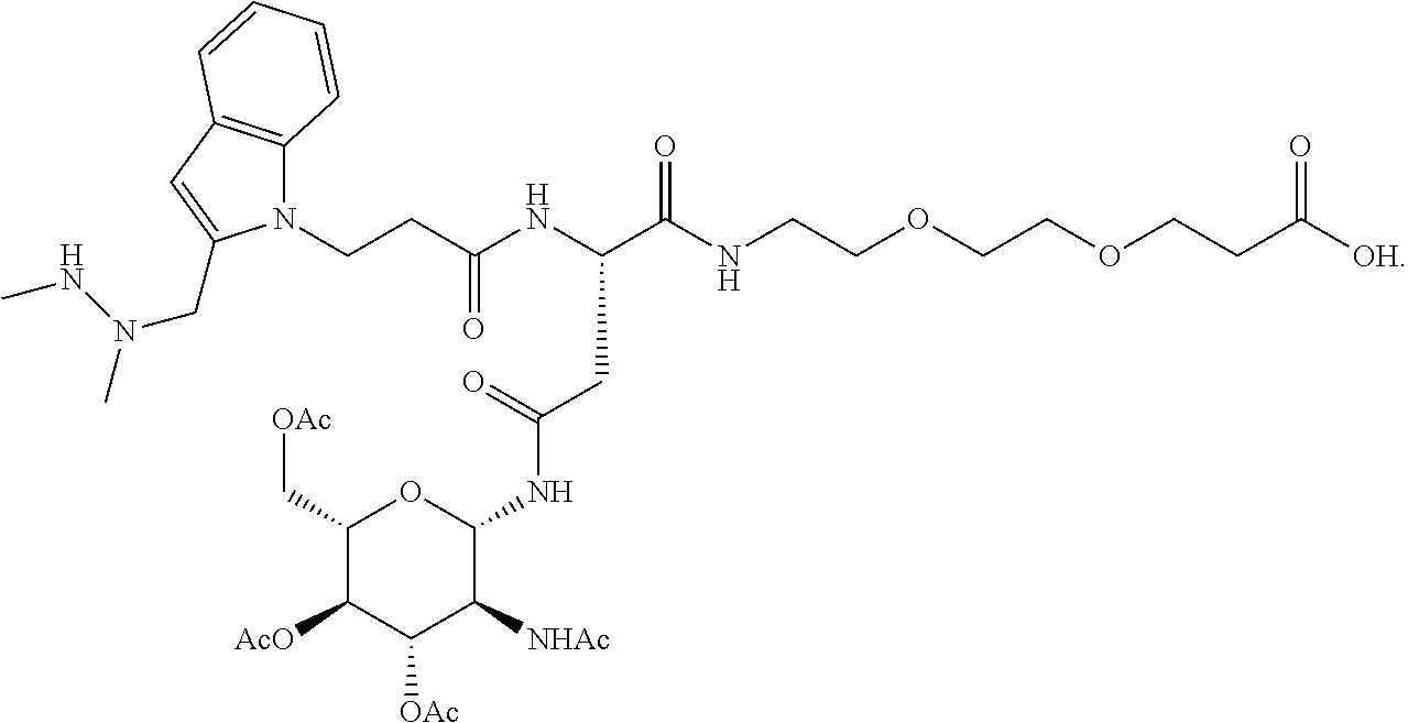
N1(CCC(=O)NC(C(NCCOCCOCCC([OH])=O)=O)CC(=O)NC2OC(C[OAc])C([AcO])C([OAc])C2[NHAc])C2=C(C=C1CN(NC)C)C=CC=C2
